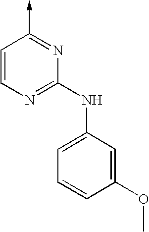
C1=CN=C(NC2=CC=CC(OC)=C2)N=C1->C
